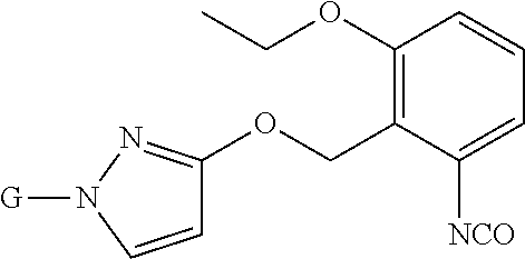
C1(OCC)=C(COC2=NN([G])C=C2)C([NCO])=CC=C1
